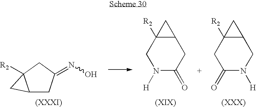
C12CC(=NO)CC1([R2])C2.N1([H])C(=O)CC2C([R2])(C1)C2.C1(=O)N([H])CC2C([R2])(C1)C2
